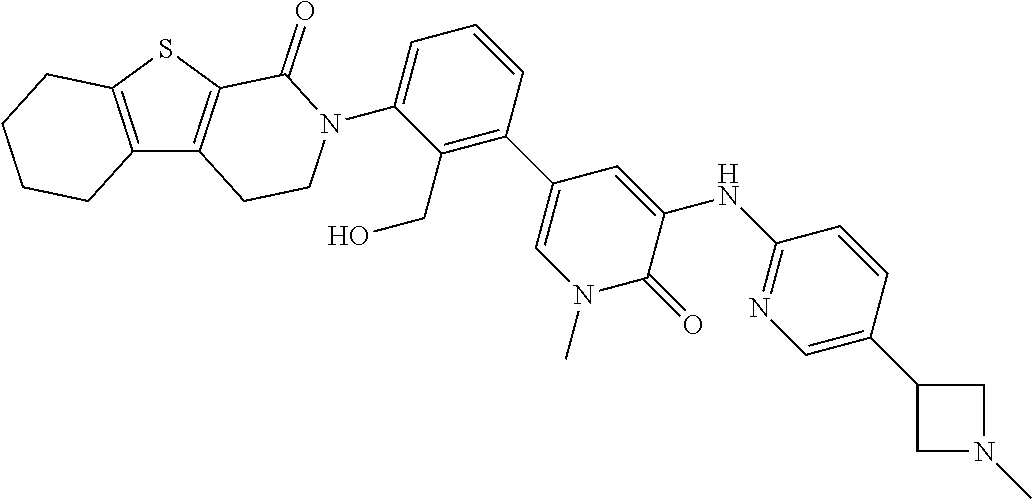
C12=C(SC3=C1CCN(C1=CC=CC(C4=CN(C)C(=O)C(NC5=NC=C(C6CN(C)C6)C=C5)=C4)=C1CO)C3=O)CCCC2
